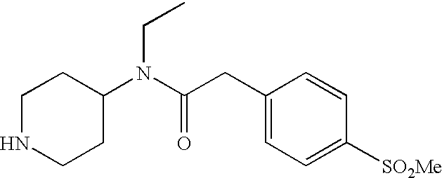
N1CCC(N(C(CC2=CC=C([SO2Me])C=C2)=O)CC)CC1
